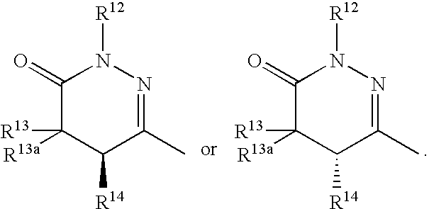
C1(=O)C([R13a])([R13])C([R14])C(C)=NN1[R12].C1(=O)C([R13a])([R13])C([R14])C(C)=NN1[R12]
